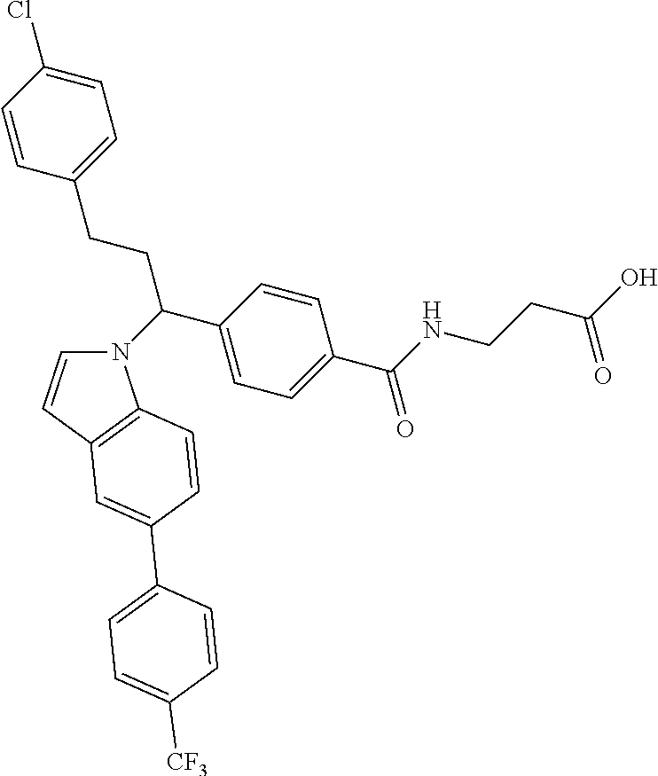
C1=C(Cl)C=CC(CCC(C2=CC=C(C(NCCC(O)=O)=O)C=C2)N2C=CC3=C2C=CC(C2=CC=C([CF3])C=C2)=C3)=C1
